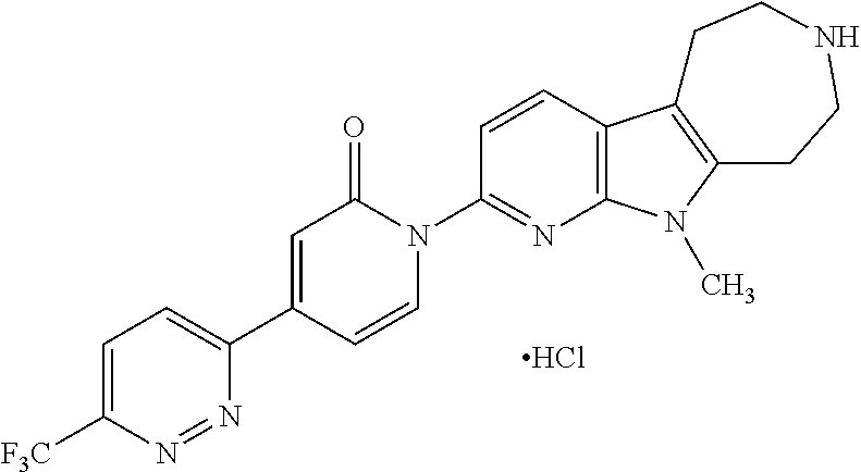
C1=C([F3C])N=NC(C2=CC(=O)N(C3=NC4=C(C=C3)C3=C(N4C)CCNCC3)C=C2)=C1.Cl
